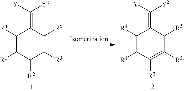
C(=C1C([R4])C([R1])C([R2])=C([R3])C1[R5])([Y1])[Y2].C1([R5])=C([R3])C([R2])C([R1])C([R4])C1=C([Y1])[Y2]
